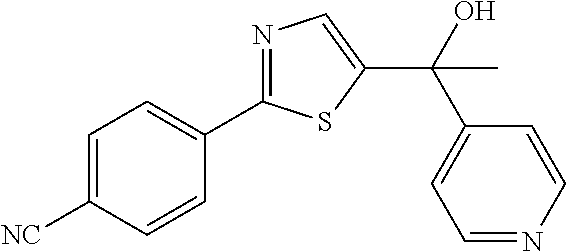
C1=C([NC])C=CC(C2=NC=C(C(O)(C3=CC=NC=C3)C)S2)=C1
